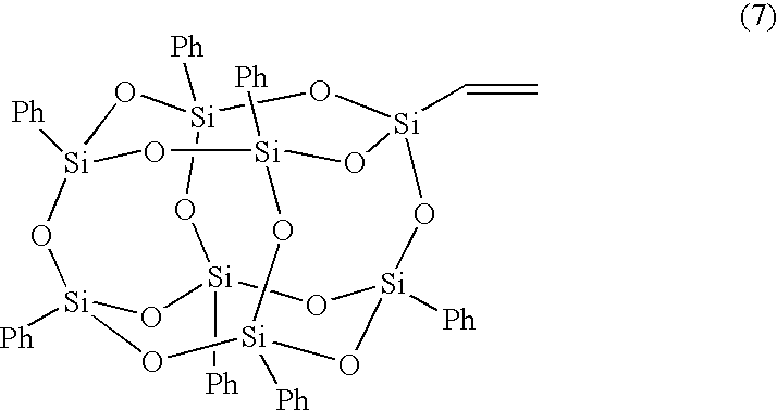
[Ph][Si]12O[Si]3([Ph])O[Si]4(C=C)O[Si]5([Ph])O[Si]([Ph])(O[Si]([Ph])(O1)O[Si]([Ph])(O5)O3)O[Si]([Ph])(O2)O4
